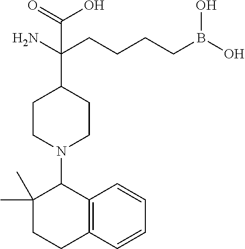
NC(CCCCB(O)O)(C1CCN(C2C(C)(C)CCC3=C2C=CC=C3)CC1)C(=O)O
